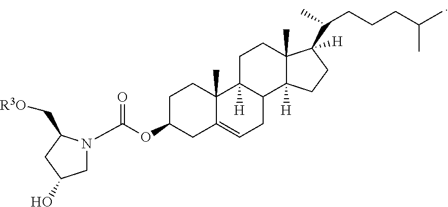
C(OC1CC2=CCC3C([H])(C2(C)CC1)CCC1(C)C3([H])CCC1(C(CCCC(C)C)C)[H])(=O)N1CC(O)CC1C[R3O]
